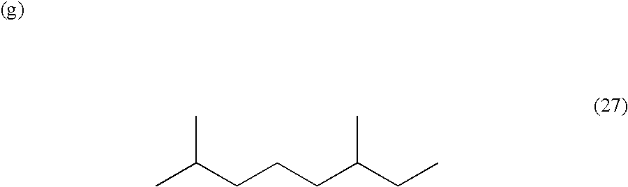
CC(CCCC(CC)C)C
